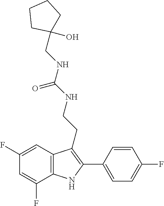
C1(CNC(=O)NCCC2=C(C3=CC=C(F)C=C3)NC3=C2C=C(F)C=C3F)(O)CCCC1
